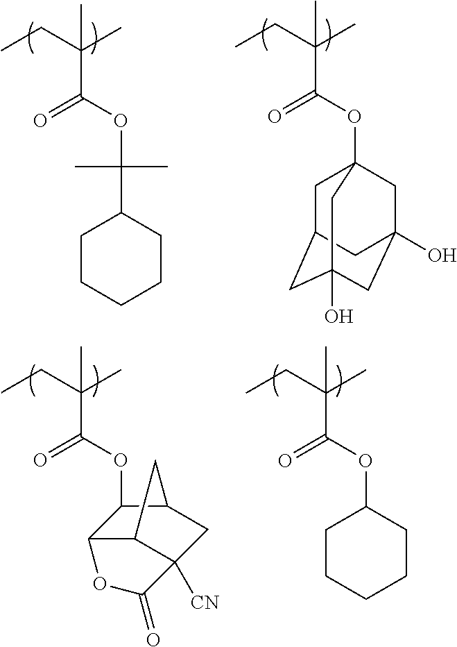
CCC(C)(C(OC12CC3CC(O)(CC(O)(C1)C3)C2)=O)C.CCC(C)(C(=O)OC(C1CCCCC1)(C)C)C.CCC(C)(C(OC1CCCCC1)=O)C.CCC(C)(C)C(=O)OC1C2C3C([CN])(CC1C3)C(=O)O2
